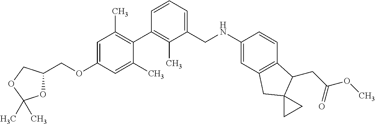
C1=C(OCC2OC(C)(C)OC2)C=C(C)C(C2=C(C)C(CNC3=CC4=C(C=C3)C(CC(=O)OC)C3(C4)CC3)=CC=C2)=C1C
